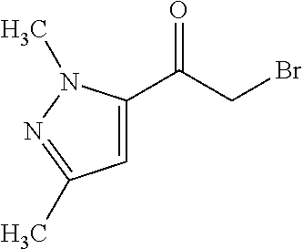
C1=C(C(CBr)=O)N(C)N=C1C
